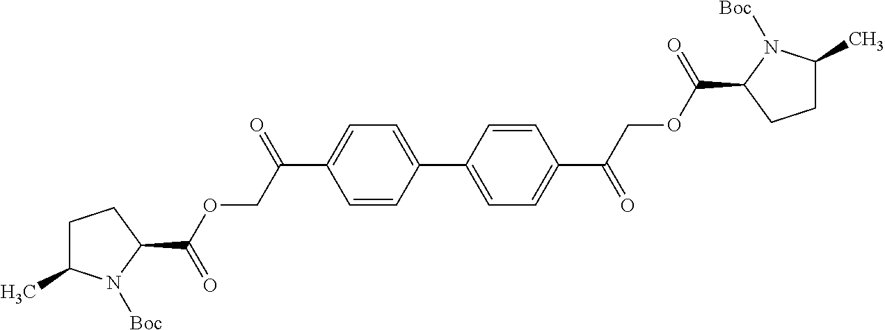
C(C1=CC=C(C2=CC=C(C(COC(C3CCC(C)N3[Boc])=O)=O)C=C2)C=C1)(COC(C1CCC(C)N1[Boc])=O)=O
